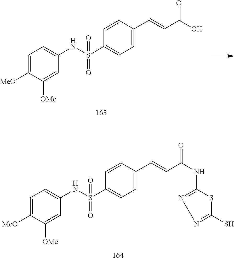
C1=C([MeO])C([OMe])=CC(NS(C2=CC=C(C=CC(O)=O)C=C2)(=O)=O)=C1.C1=C([MeO])C([OMe])=CC(NS(C2=CC=C(C=CC(NC3=NN=C(S)S3)=O)C=C2)(=O)=O)=C1
